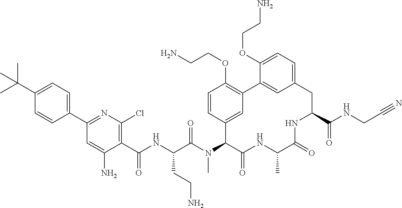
C1(C(C)(C)C)=CC=C(C2=NC(Cl)=C(C(NC(C(N(C3C(=O)NC(C)C(=O)NC(C(NCC#N)=O)CC4=CC=C(OCCN)C(=C4)C4=C(OCCN)C=CC3=C4)C)=O)CCN)=O)C(N)=C2)C=C1
